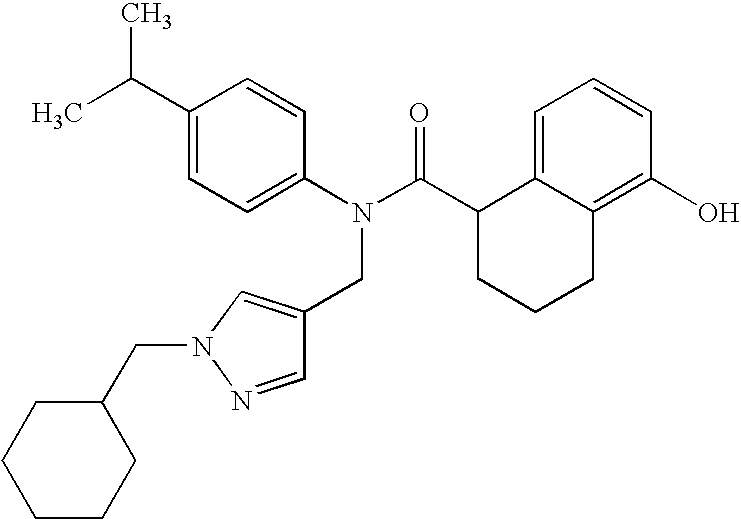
C1(C(C)C)=CC=C(N(C(C2CCCC3=C(O)C=CC=C23)=O)CC2=CN(CC3CCCCC3)N=C2)C=C1
